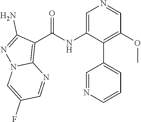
O=C(NC1=CN=CC(OC)=C1C1=CC=CN=C1)C1=C2N(N=C1N)C=C(F)C=N2
